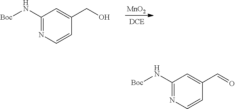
[MnO2].C1(N[Boc])=NC=CC(CO)=C1.C1(N[Boc])=NC=CC(C=O)=C1
